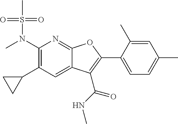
C1(N(C)S(C)(=O)=O)=C(C2CC2)C=C2C(=N1)OC(C1=CC=C(C)C=C1C)=C2C(NC)=O
